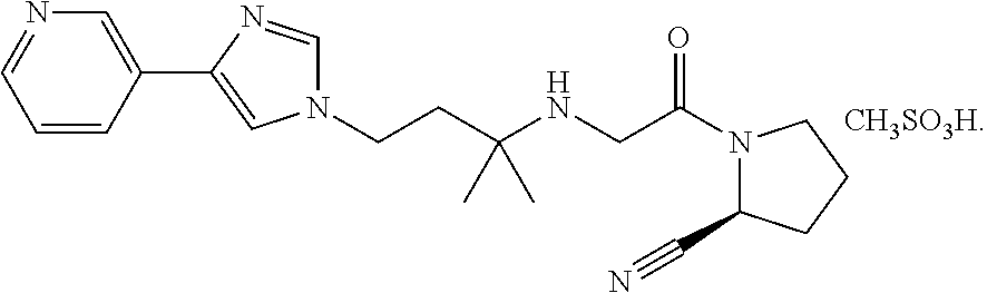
N1(C(=O)CNC(CCN2C=NC(C3=CN=CC=C3)=C2)(C)C)C(C#N)CCC1
